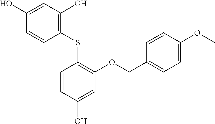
C1(SC2=C(OCC3=CC=C(OC)C=C3)C=C(O)C=C2)=C(O)C=C(O)C=C1
